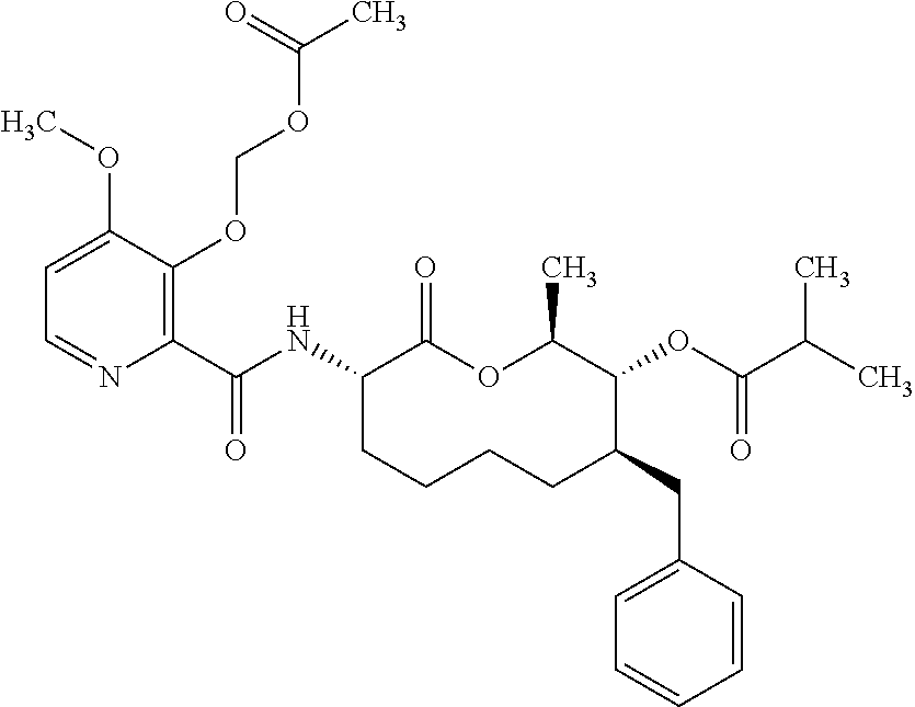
C1(C(NC2C(=O)OC(C)C(OC(C(C)C)=O)C(CC3=CC=CC=C3)CCCC2)=O)=C(OCOC(C)=O)C(OC)=CC=N1
